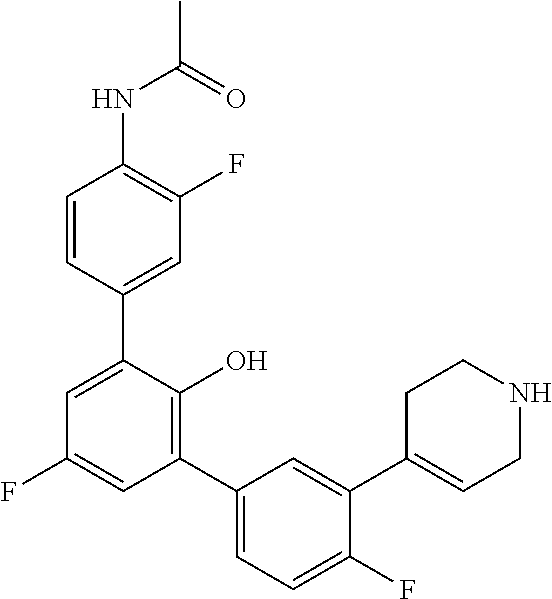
C1(NC(C)=O)=C(F)C=C(C2=CC(F)=CC(C3=CC=C(F)C(C4=CCNCC4)=C3)=C2O)C=C1
